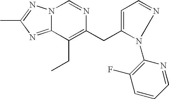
N12C(=NC(C)=N1)C(CC)=C(CC1=CC=NN1C1=C(F)C=CC=N1)N=C2
